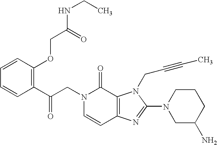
C(N1C=CC2=C(C1=O)N(CC#CC)C(N1CC(N)CCC1)=N2)C(C1=C(OCC(NCC)=O)C=CC=C1)=O
